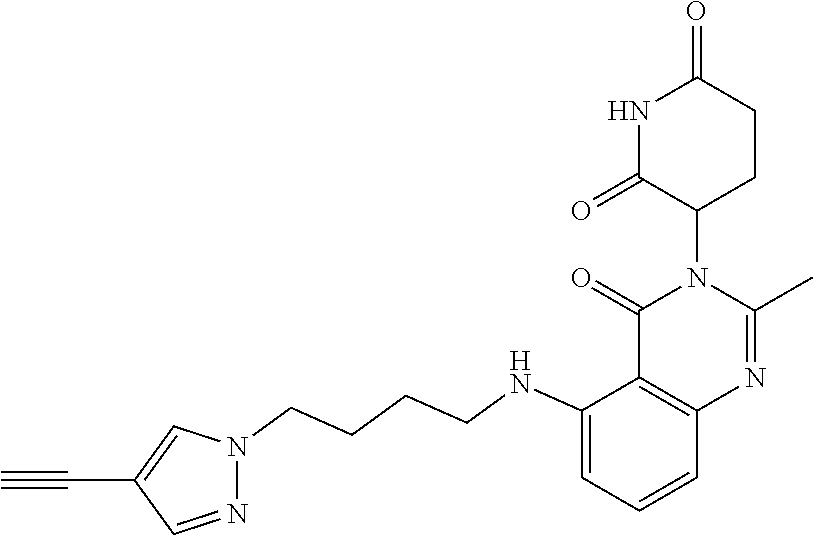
N1=CC(C#C)=CN1CCCCNC1=CC=CC2=C1C(=O)N(C1CCC(=O)NC1=O)C(C)=N2
